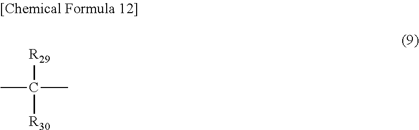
[R29]C(C)(C)[R30]
